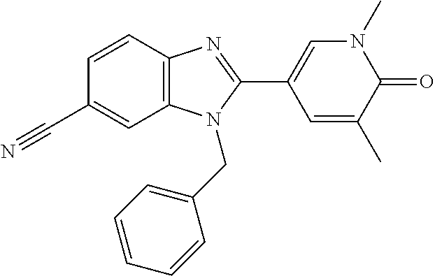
C1=CC2=C(C=C1C#N)N(CC1=CC=CC=C1)C(C1=CN(C)C(=O)C(C)=C1)=N2
